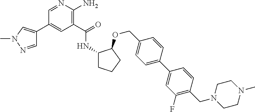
C1(C(=O)NC2CCCC2OCC2=CC=C(C3=CC(F)=C(CN4CCN(C)CC4)C=C3)C=C2)=C(N)N=CC(C2=CN(C)N=C2)=C1
